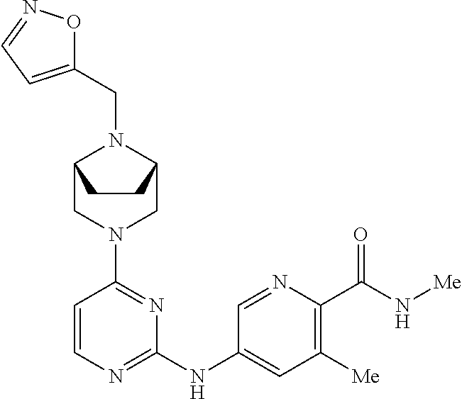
C1=CN=C(NC2=CC([Me])=C(C(N[Me])=O)N=C2)N=C1N1CC2N(CC3=CC=NO3)C(C1)CC2
